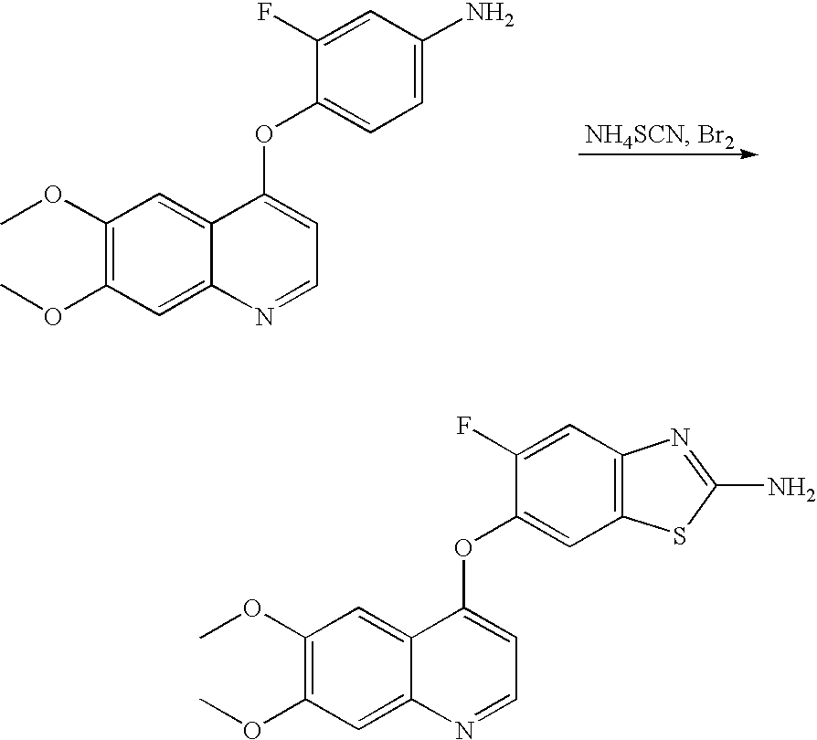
COC1=C(OC)C=C2C(=C1)C(OC1=CC=C(N)C=C1F)=CC=N2.COC1=C(OC)C=C2C(=C1)C(OC1=CC3=C(C=C1F)N=C(N)S3)=CC=N2
